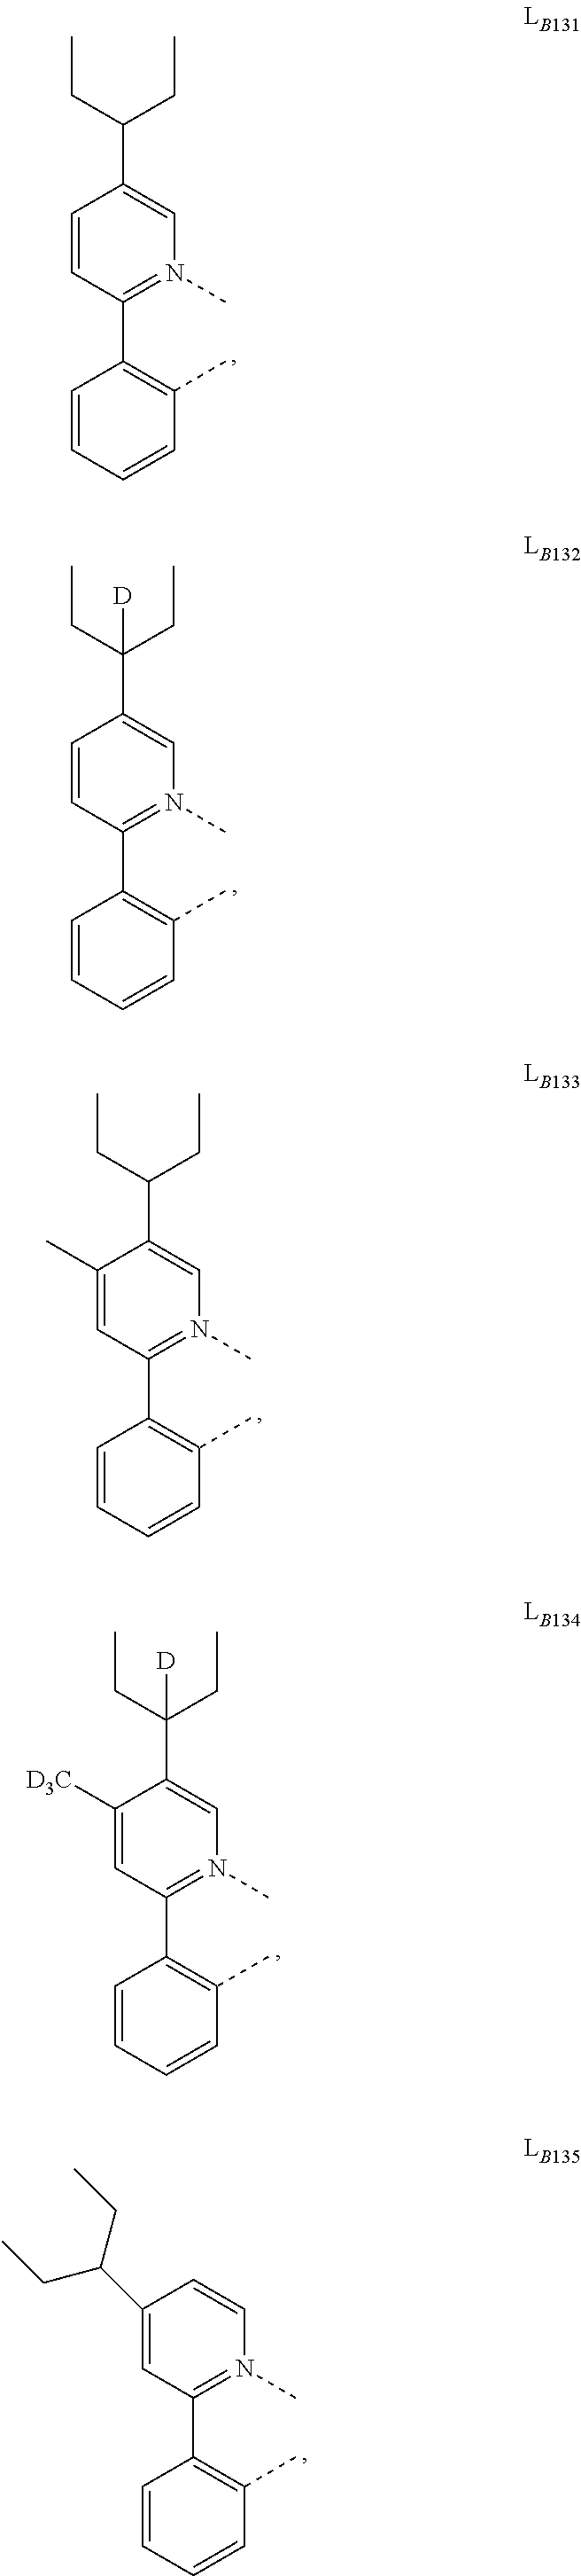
C1=CC(C2=C(C)C=CC=C2)=N(C)C=C1C(CC)(CC)[D].C1(C)=CC(C2=C(C)C=CC=C2)=N(C)C=C1C(CC)CC.C1([D3C])=CC(C2=C(C)C=CC=C2)=N(C)C=C1C(CC)(CC)[D].C1(C(CC)CC)=CC(C2=C(C)C=CC=C2)=N(C)C=C1.C1=CC(C2=C(C)C=CC=C2)=N(C)C=C1C(CC)CC
